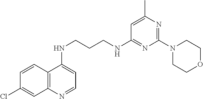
C12=C(N=CC=C1NCCCNC1=NC(N3CCOCC3)=NC(C)=C1)C=C(Cl)C=C2
